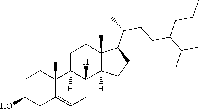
C1C2=CCC3([H])C([H])(C2(C)CCC1O)CCC1(C)C(C(CCC(C(C)C)CCC)C)CCC13[H]
